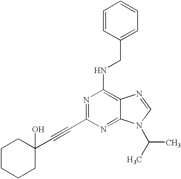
N1=C(C#CC2(O)CCCCC2)N=C2C(=C1NCC1=CC=CC=C1)N=CN2C(C)C
